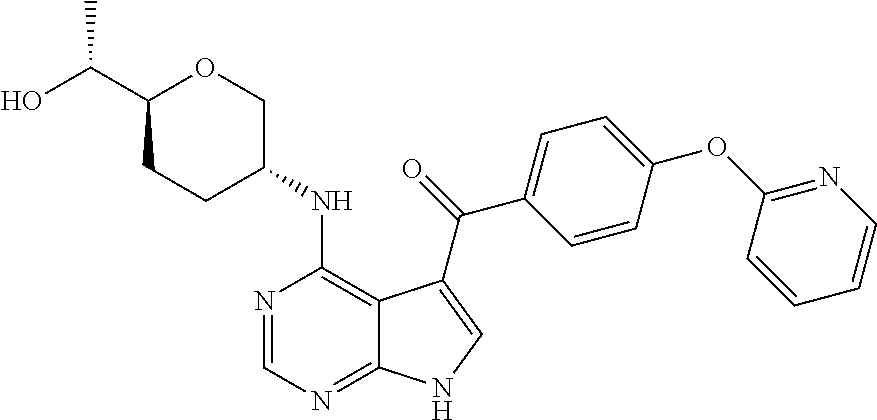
C1(C(O)C)CCC(NC2=C3C(=NC=N2)NC=C3C(=O)C2=CC=C(OC3=NC=CC=C3)C=C2)CO1
